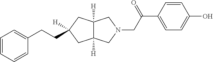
C12([H])C([H])(CC([H])(CCC3=CC=CC=C3)C1)CN(CC(C1=CC=C(O)C=C1)=O)C2
